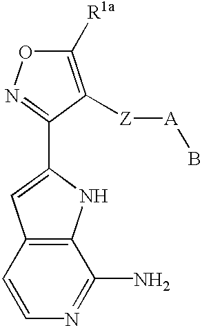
C1([R1a])=C([Z][A]B)C(C2=CC3=C(N2)C(N)=NC=C3)=NO1
